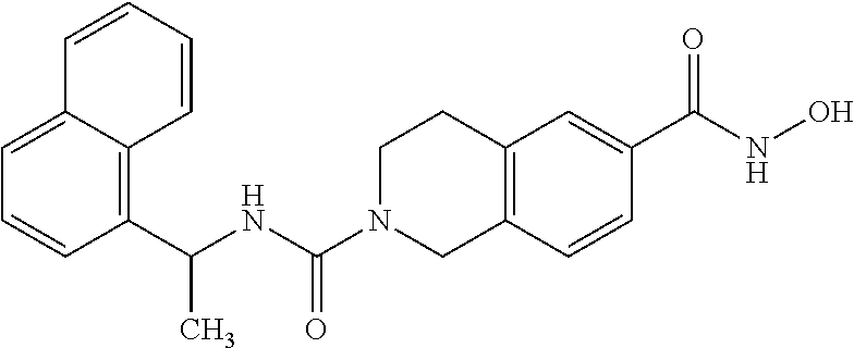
C1=CC=CC2=C(C(NC(N3CCC4=C(C3)C=CC(C(=O)NO)=C4)=O)C)C=CC=C12
